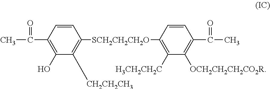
C1=CC(C(C)=O)=C(O)C([CH2CH2CH3])=C1[SCH2CH2CH2O]C1=C([H3CH2CH2C])C([OCH2CH2CH2CO2R])=C(C(C)=O)C=C1
